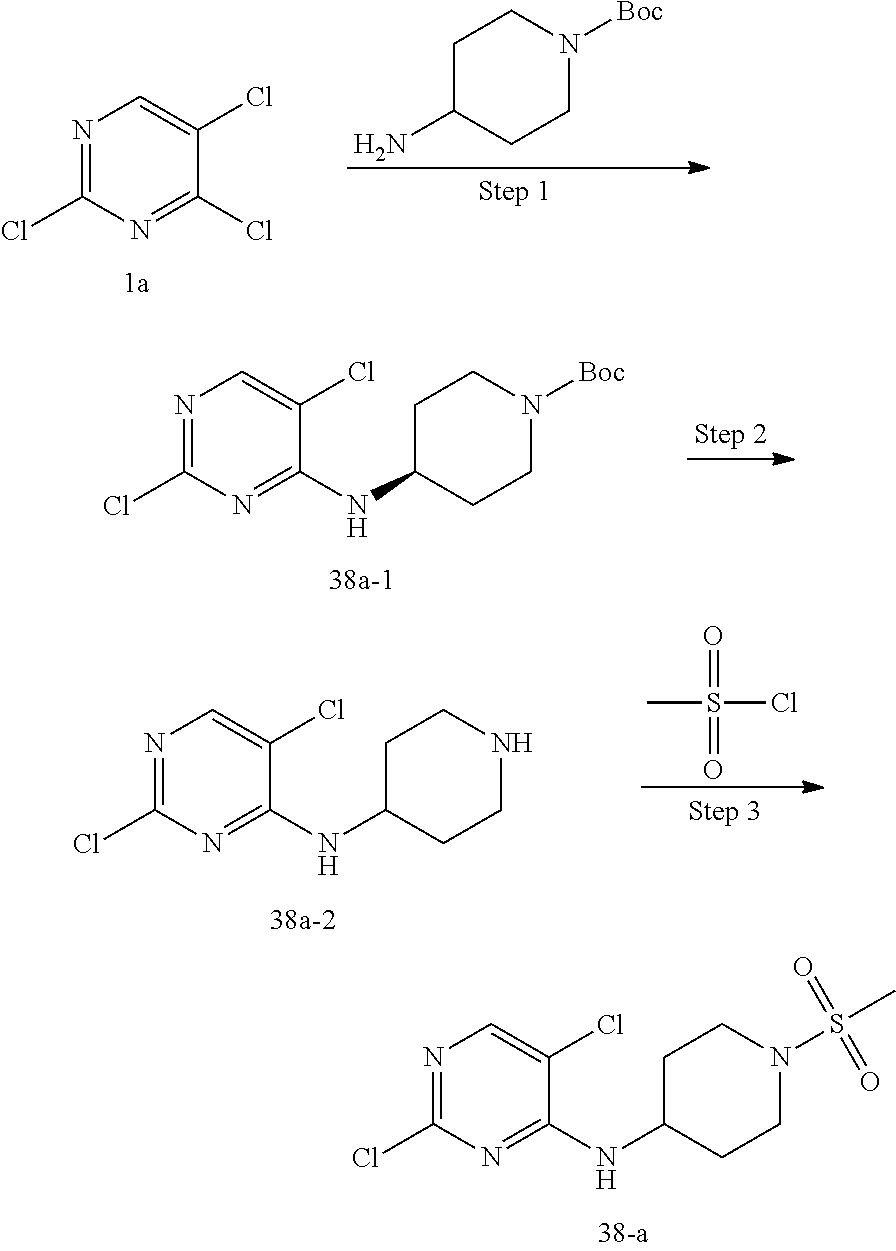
C1C(N)CCN([Boc])C1.N1=C(Cl)N=C(Cl)C(Cl)=C1.N1=C(Cl)N=C(NC2CCN([Boc])CC2)C(Cl)=C1.N1=C(Cl)N=C(NC2CCNCC2)C(Cl)=C1.O=S(Cl)(C)=O.N1=C(Cl)N=C(NC2CCN(S(=O)(=O)C)CC2)C(Cl)=C1
